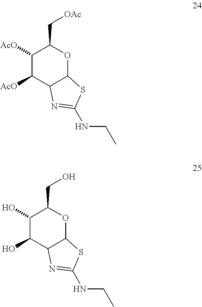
C1([AcO])C([AcO])C2C(OC1C[OAc])SC(NCC)=N2.C1(O)C(O)C2C(OC1CO)SC(NCC)=N2
